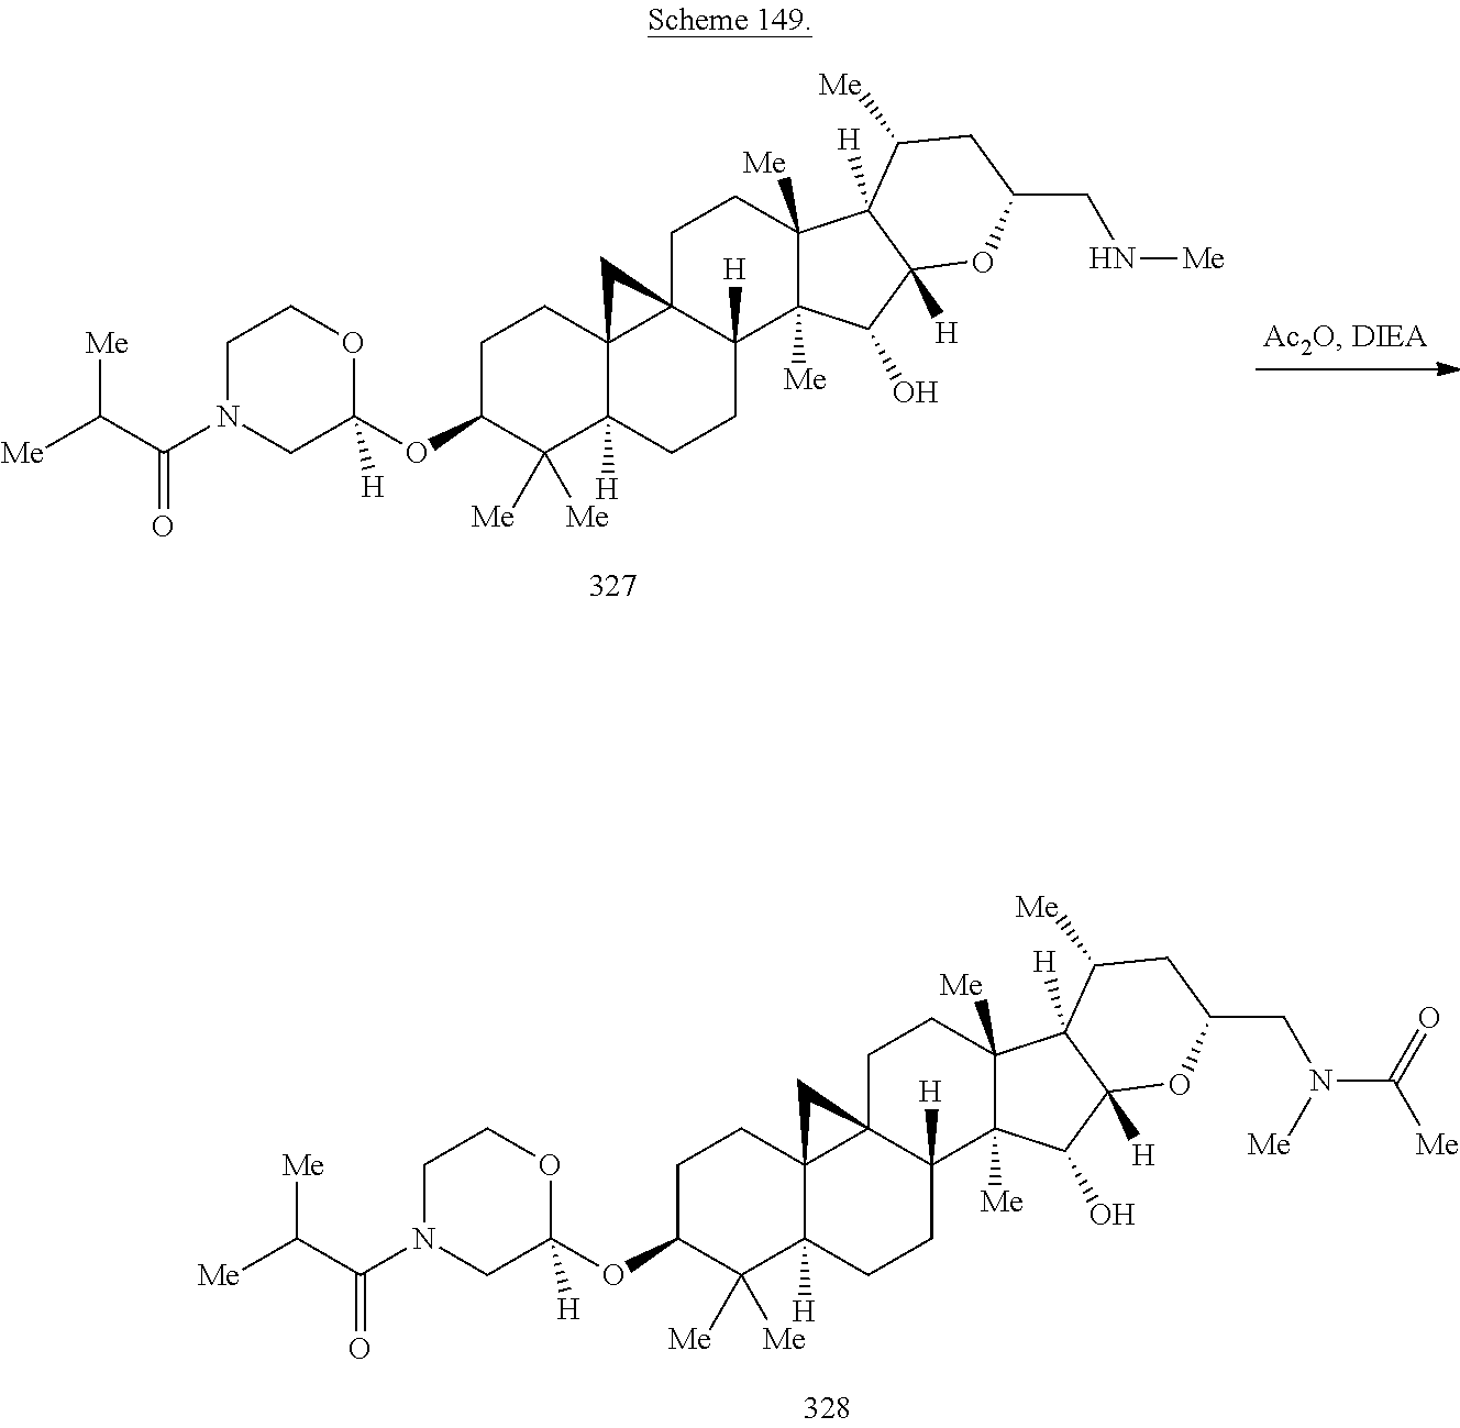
C1N(C(C([Me])[Me])=O)CC(OC2C([Me])([Me])C3([H])C4(CC2)C2(C([H])(CC3)C3([Me])C([Me])(CC2)C2([H])C([H])(C3O)OC(CN(C(=O)[Me])[Me])CC2[Me])C4)([H])OC1.C1N(C(C([Me])[Me])=O)CC(OC2C([Me])([Me])C3([H])C4(CC2)C2(C([H])(CC3)C3([Me])C([Me])(CC2)C2([H])C([H])(C3O)OC(CN[Me])CC2[Me])C4)([H])OC1
